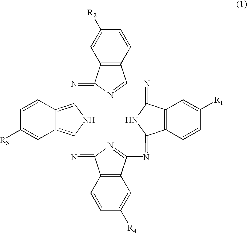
C12=C3NC(=C1C=CC([R3])=C2)N=C1C2=C(C(=N1)N=C1C4=C(C=CC([R1])=C4)C(=NC4=NC(=N3)C3=C4C=C([R4])C=C3)N1)C=CC([R2])=C2
